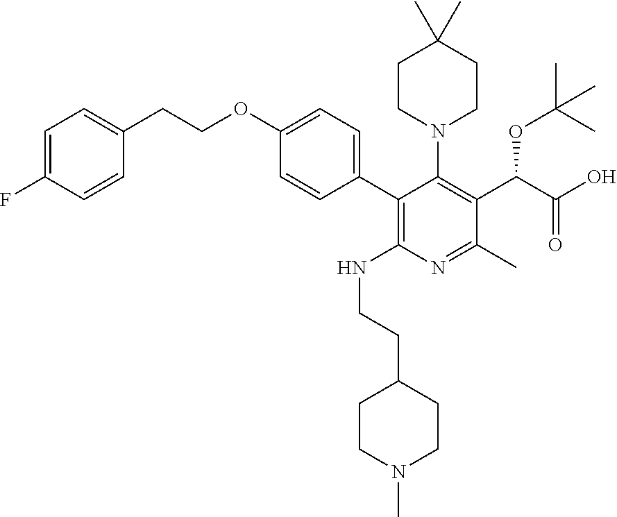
C1=C(F)C=CC(CCOC2=CC=C(C3=C(NCCC4CCN(C)CC4)N=C(C)C(C(OC(C)(C)C)C(O)=O)=C3N3CCC(C)(C)CC3)C=C2)=C1
